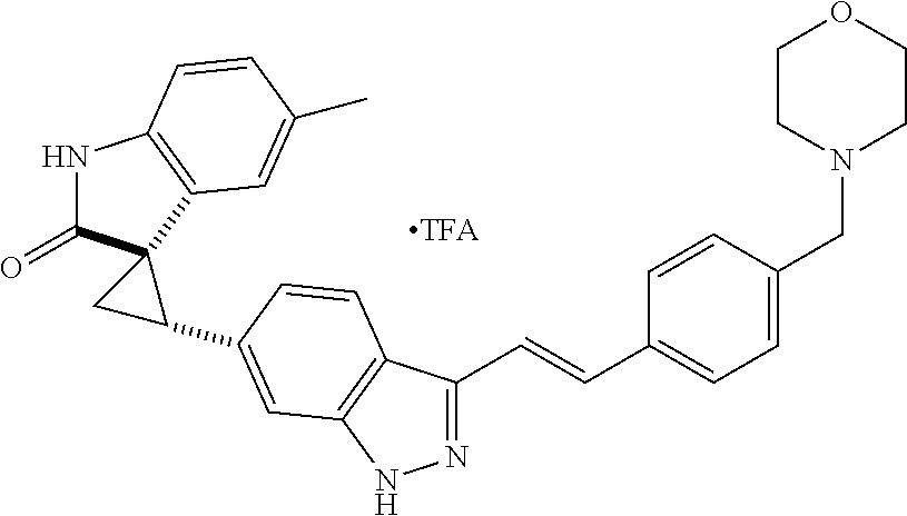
N1=C(C=CC2=CC=C(CN3CCOCC3)C=C2)C2=C(N1)C=C(C1CC13C(=O)NC1=C3C=C(C)C=C1)C=C2
